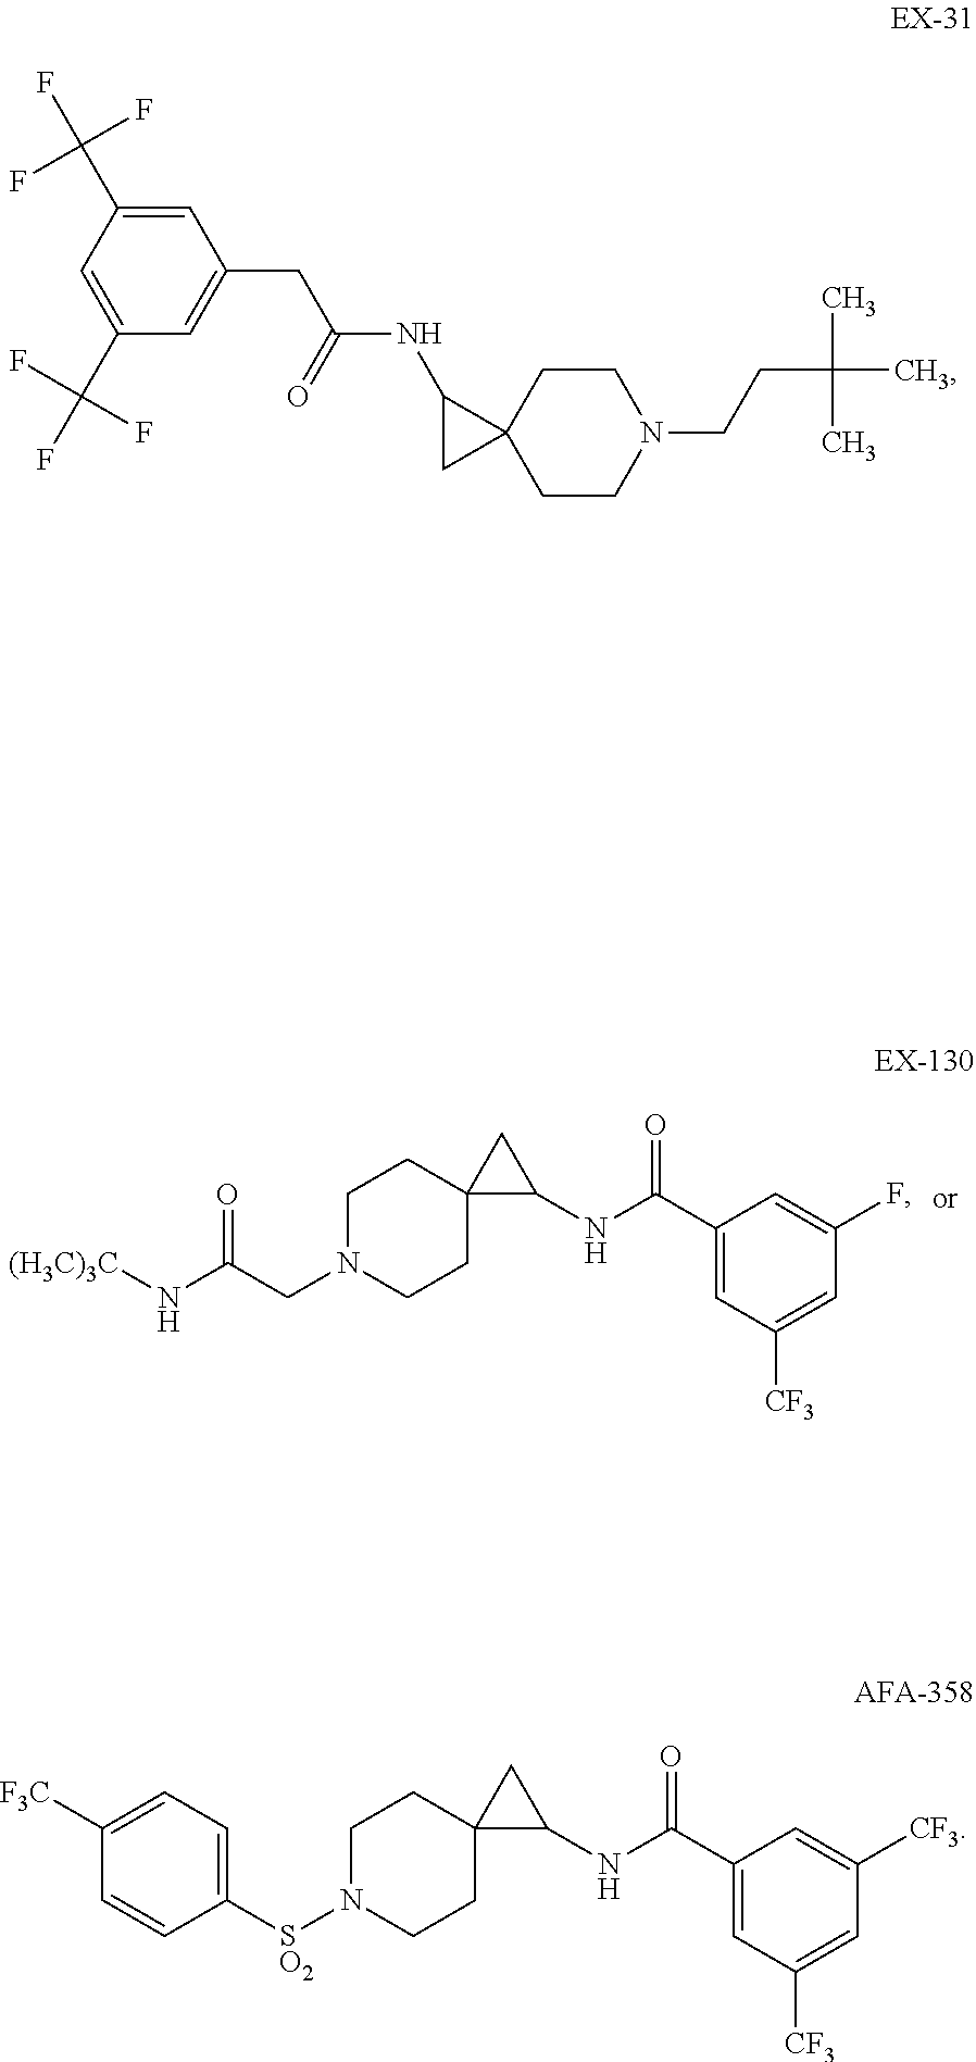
C1(C(NC2CC23CCN(CC(N[(H3C)3C])=O)CC3)=O)=CC([CF3])=CC(F)=C1.C1=C(C(F)(F)F)C=C(C(F)(F)F)C=C1CC(NC1CC12CCN(CCC(C)(C)C)CC2)=O.C1(C(NC2CC23CCN([SO2]C2=CC=C([F3C])C=C2)CC3)=O)=CC([CF3])=CC([CF3])=C1
